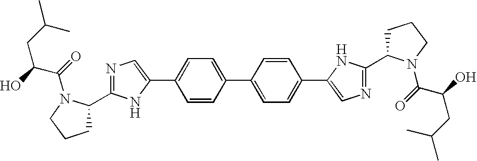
C1=CC(C2=CC=C(C3=CN=C(C4CCCN4C(=O)C(O)CC(C)C)N3)C=C2)=CC=C1C1=CN=C(C2CCCN2C(=O)C(O)CC(C)C)N1
